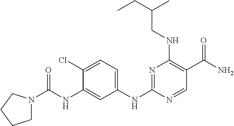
C1(NC(=O)N2CCCC2)=CC(NC2=NC(NCC(CC)C)=C(C(N)=O)C=N2)=CC=C1Cl
